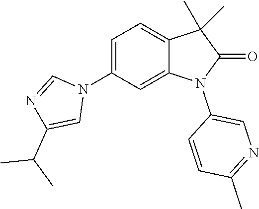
C1=C(N2C=NC(C(C)C)=C2)C=C2C(=C1)C(C)(C)C(=O)N2C1=CN=C(C)C=C1
